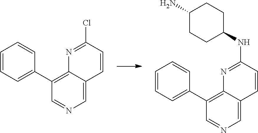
N1=C(Cl)C=CC2=CN=CC(C3=CC=CC=C3)=C12.N1=C(NC2CCC(N)CC2)C=CC2=CN=CC(C3=CC=CC=C3)=C12
